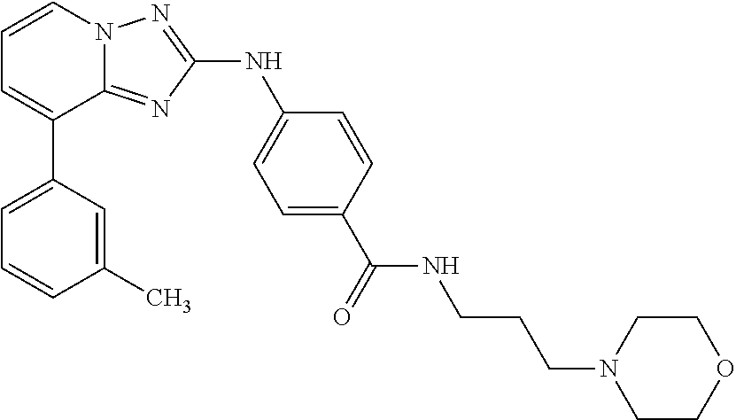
C1=CN2C(=NC(NC3=CC=C(C(=O)NCCCN4CCOCC4)C=C3)=N2)C(C2=CC=CC(C)=C2)=C1
